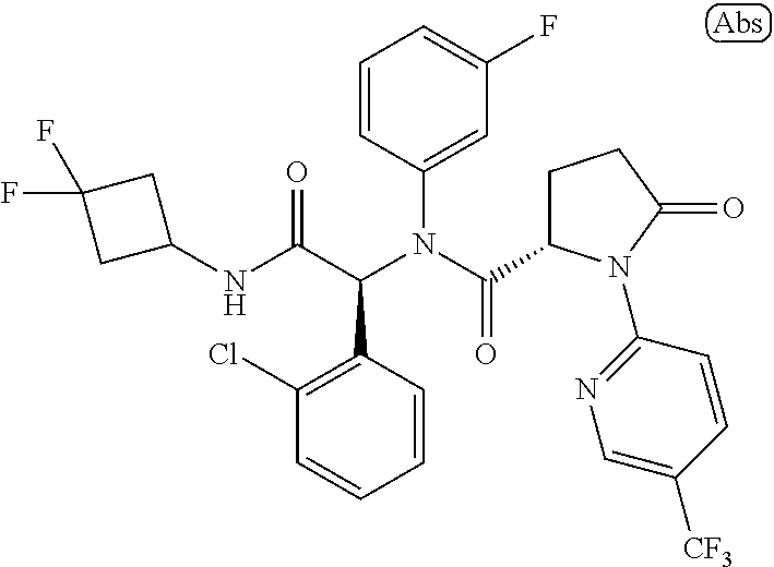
C1=CC(N(C(=O)C2CCC(=O)N2C2=NC=C([CF3])C=C2)C(C(NC2CC(F)(F)C2)=O)C2=C(Cl)C=CC=C2)=CC(F)=C1
